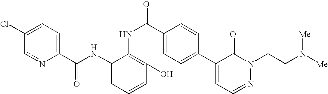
C1(Cl)=CC=C(C(NC2=CC=CC(O)=C2NC(=O)C2=CC=C(C3=CC=NN(CCN([Me])[Me])C3=O)C=C2)=O)N=C1
